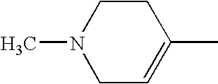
C1C=C(C)CCN1C
